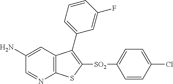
C1(N)=CC2=C(N=C1)SC([SO2]C1=CC=C(Cl)C=C1)=C2C1=CC=CC(F)=C1
